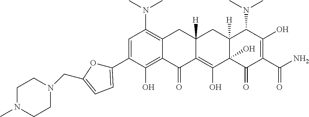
C1=C(C2=CC=C(CN3CCN(C)CC3)O2)C(O)=C2C(=C1N(C)C)CC1([H])C(=C(O)C3(O)C([H])(C1)C(N(C)C)C(O)=C(C(N)=O)C3=O)C2=O
